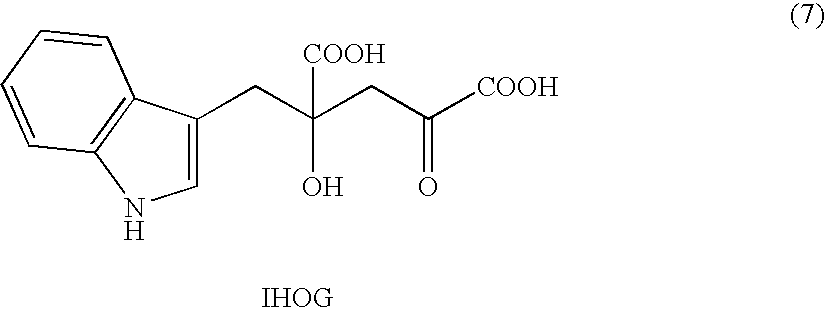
C(C(CC([COOH])=O)(O)[COOH])C1=CNC2=C1C=CC=C2
